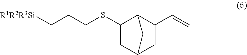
C1(SCCC[R1R2R3Si])CC2CC(C=C)C1C2
